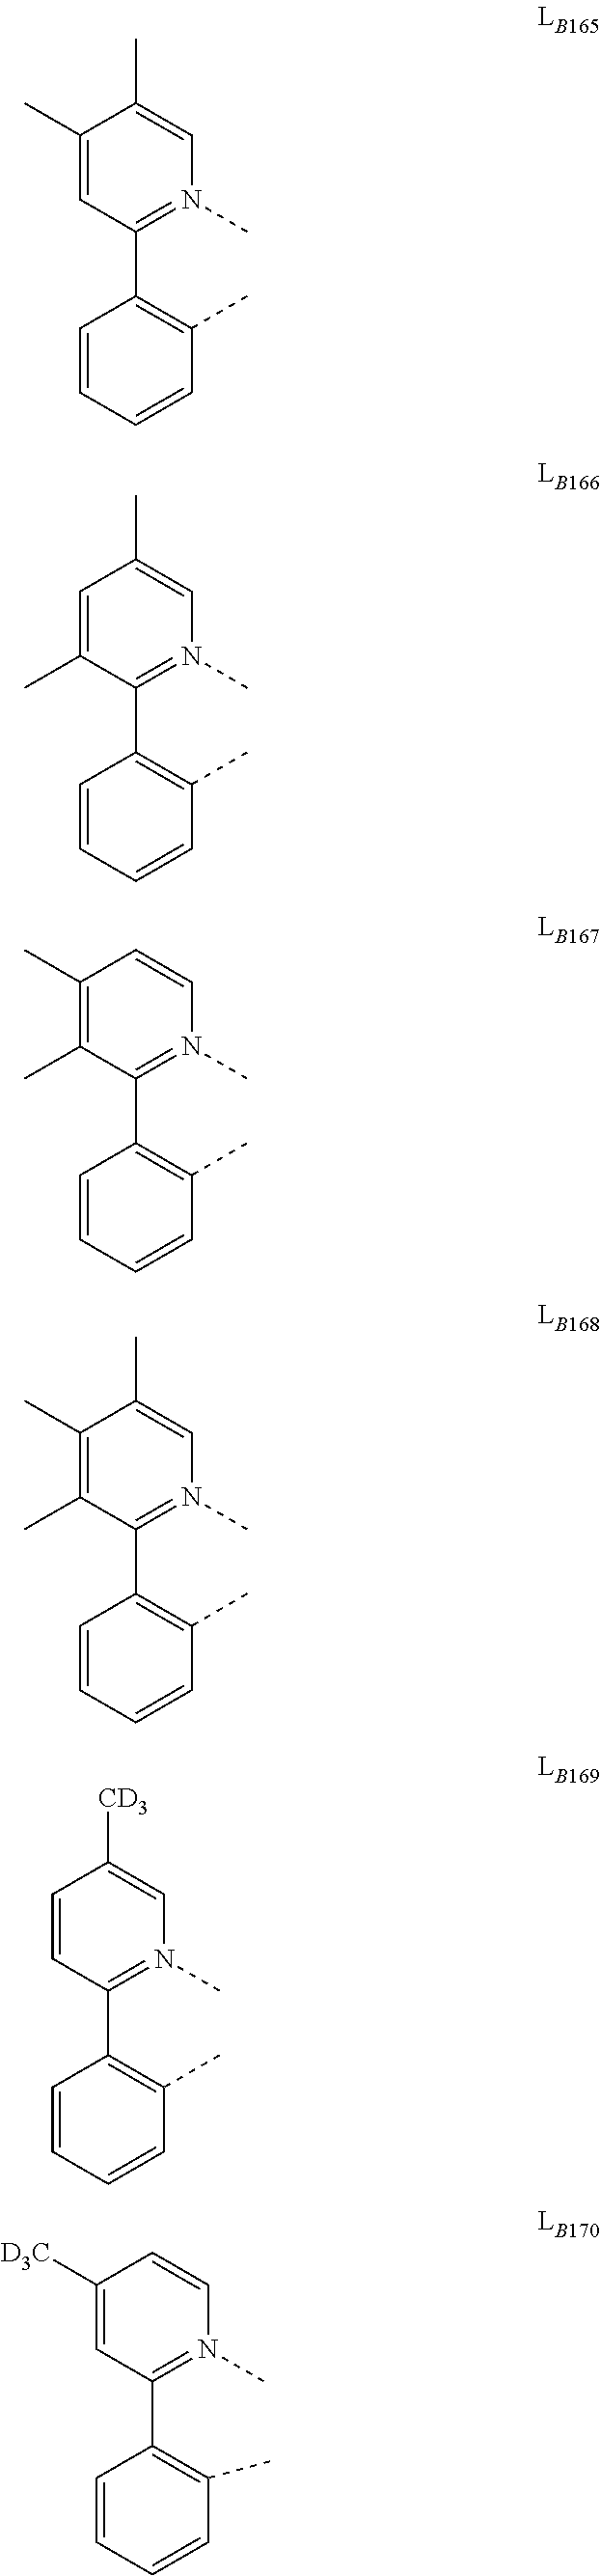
C1=CC=CC(C)=C1C1=N(C)C=C(C)C(C)=C1.C1=CC=CC(C)=C1C1=N(C)C=C(C)C=C1C.C1=CC=CC(C)=C1C1=N(C)C=CC(C)=C1C.C1=CC=CC(C)=C1C1=N(C)C=C(C)C(C)=C1C.C1=CC=CC(C)=C1C1=N(C)C=C([CD3])C=C1.C1=CC=CC(C)=C1C1=N(C)C=CC([D3C])=C1
